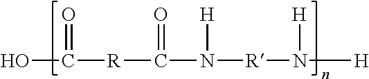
OC(=O)[R]C(N([R]N([H])[H])[H])=O
